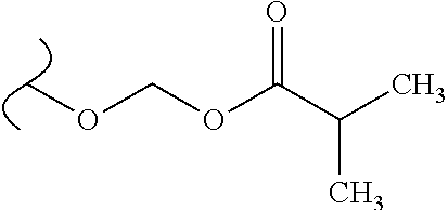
COCOC(=O)C(C)C
